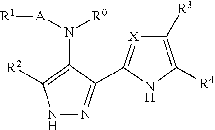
[R1][A]N([R0])C1=C([R2])NN=C1C1=[X]C([R3])=C([R4])N1
